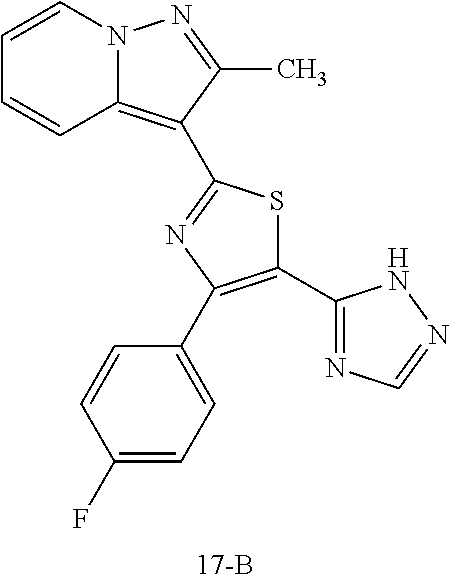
C1=CN2C(=C(C3=NC(C4=CC=C(F)C=C4)=C(C4=NC=NN4)S3)C(C)=N2)C=C1
